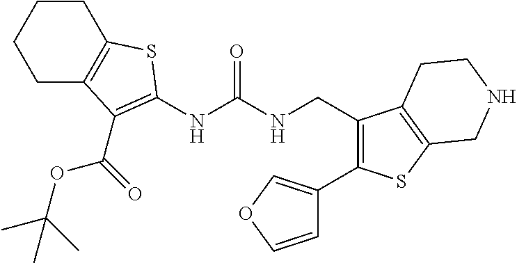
N(C(NCC1=C(C2=COC=C2)SC2=C1CCNC2)=O)C1=C(C(OC(C)(C)C)=O)C2=C(CCCC2)S1
